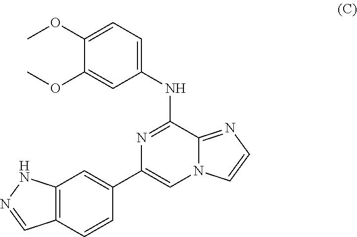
COC1=CC=C(NC2=NC(C3=CC4=C(C=C3)C=NN4)=CN3C2=NC=C3)C=C1OC
